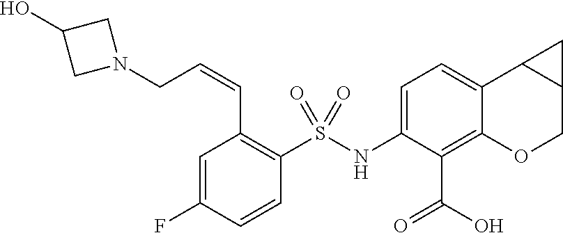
C1(S(NC2=CC=C3C(=C2C(O)=O)OCC2C3C2)(=O)=O)=C(C=CCN2CC(O)C2)C=C(F)C=C1
